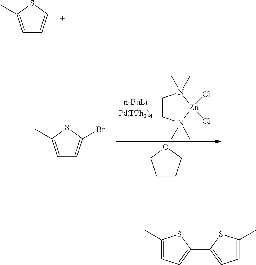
C1=C(C)SC=C1.C1CN(C)(C)[Zn](Cl)(Cl)N1(C)C.C1CCOC1.C1=C(C)SC(Br)=C1.C1(C2=CC=C(C)S2)=CC=C(C)S1
